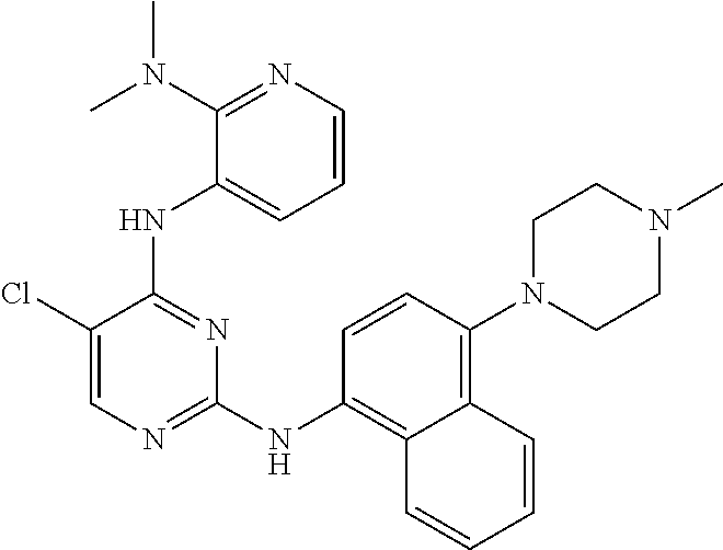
C1N(C2=C3C(=C(NC4=NC=C(Cl)C(NC5=CC=CN=C5N(C)C)=N4)C=C2)C=CC=C3)CCN(C)C1
